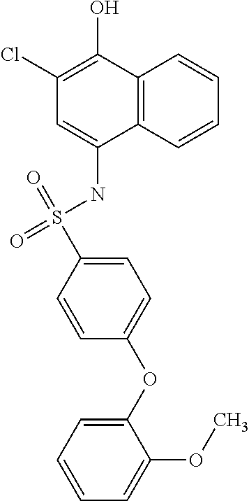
O=S(NC1=CC(Cl)=C(O)C2=C1C=CC=C2)(=O)C1=CC=C(OC2=CC=CC=C2OC)C=C1
